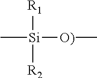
[Si](C)([O)]C)([R1])[R2]
